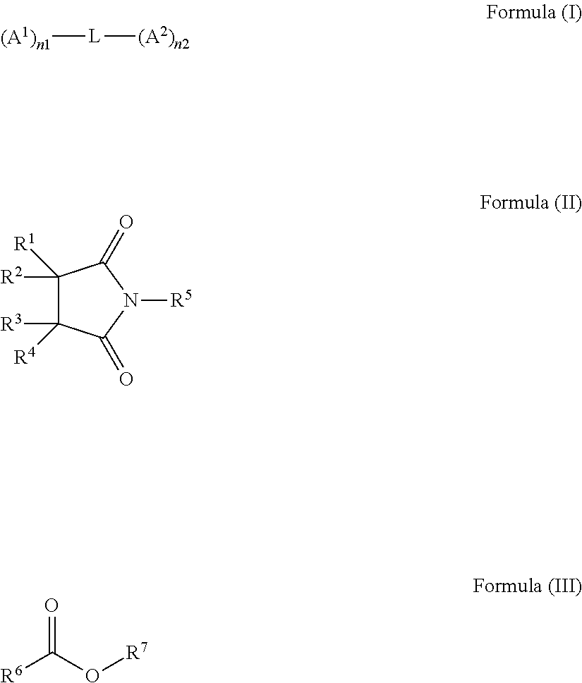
[(A1)n1][L][(A2)n2].C1([R2])([R1])C([R3])([R4])C(=O)N([R5])C1=O.[R6]C(O[R7])=O
